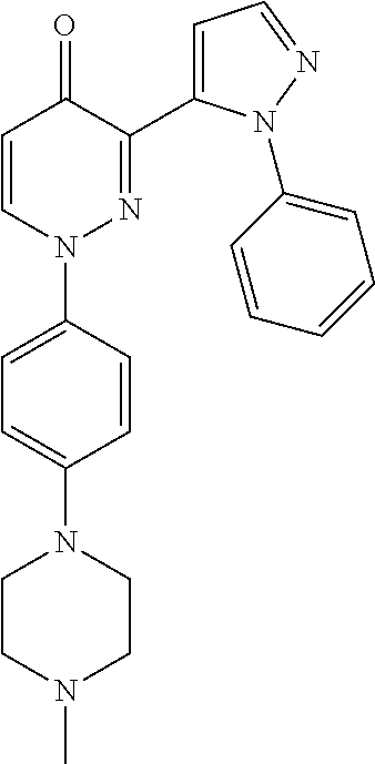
C1=CN(C2=CC=C(N3CCN(C)CC3)C=C2)N=C(C2=CC=NN2C2=CC=CC=C2)C1=O
